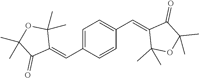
C1=C(C=C2C(C)(C)OC(C)(C)C2=O)C=CC(C=C2C(C)(C)OC(C)(C)C2=O)=C1
